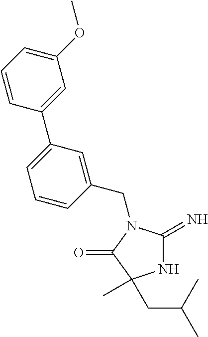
C1(CN2C(=N)NC(C)(CC(C)C)C2=O)=CC(C2=CC(OC)=CC=C2)=CC=C1
